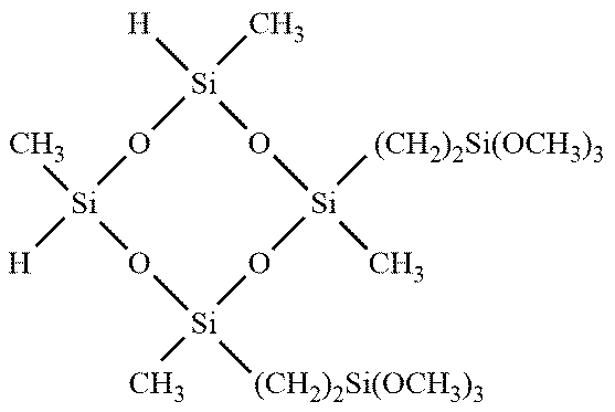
[Si]1(C)([H])O[Si](C)([H])O[Si]([(CH2)2Si(OCH3)3])(C)O[Si](C)([(CH2)2Si(OCH3)3])O1
